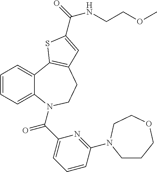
C1=CC=C2C(=C1)C1=C(CCN2C(C2=CC=CC(N3CCCOCC3)=N2)=O)C=C(C(=O)NCCOC)S1
